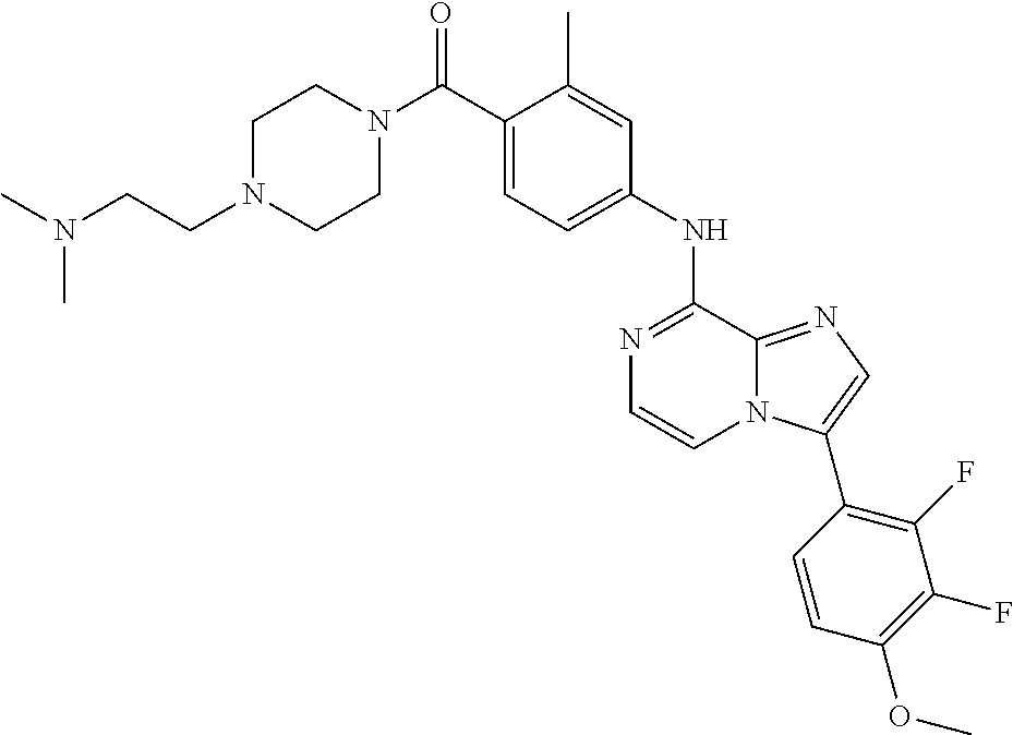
N1=C(NC2=CC=C(C(N3CCN(CCN(C)C)CC3)=O)C(C)=C2)C2=NC=C(C3=C(F)C(F)=C(OC)C=C3)N2C=C1
